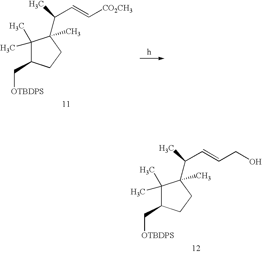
C1(C)(C)C(C[OTBDPS])CCC1(C(C)C=CCO)C.C1(C)(C)C(C[OTBDPS])CCC1(C(C)C=C[CO2CH3])C
